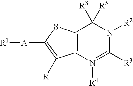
C12=C(SC([A][R1])=C1[R])C([R3])([R5])N([R2])C([R3])=N2[R4]
